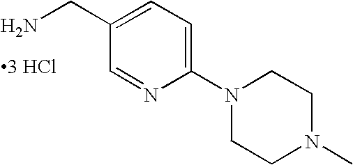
C1=C(CN)C=NC(N2CCN(C)CC2)=C1.[3 HCl]
